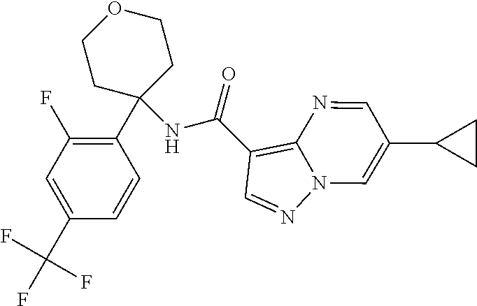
C1(C2(NC(=O)C3=C4N(N=C3)C=C(C3CC3)C=N4)CCOCC2)=C(F)C=C(C(F)(F)F)C=C1
